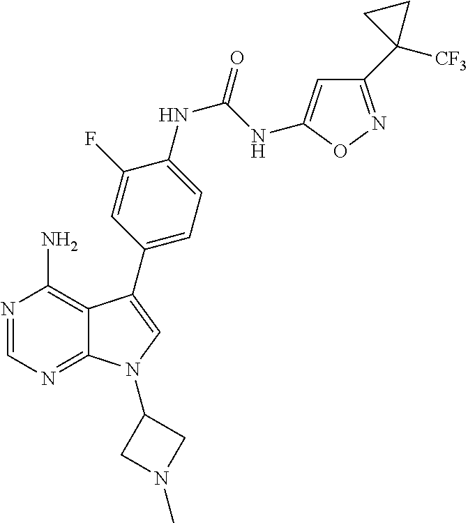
N1=CN=C2C(=C1N)C(C1=CC=C(NC(NC3=CC(C4([CF3])CC4)=NO3)=O)C(F)=C1)=CN2C1CN(C)C1
